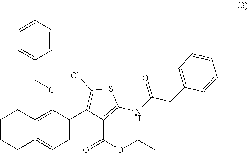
C1CCC2=CC=C(C3=C(Cl)SC(NC(CC4=CC=CC=C4)=O)=C3C(OCC)=O)C(OCC3=CC=CC=C3)=C2C1
